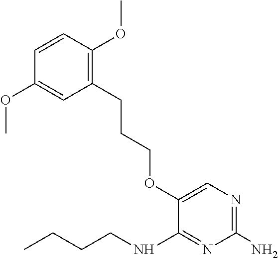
O(C1=CN=C(N)N=C1NCCCC)CCCC1=C(OC)C=CC(OC)=C1
